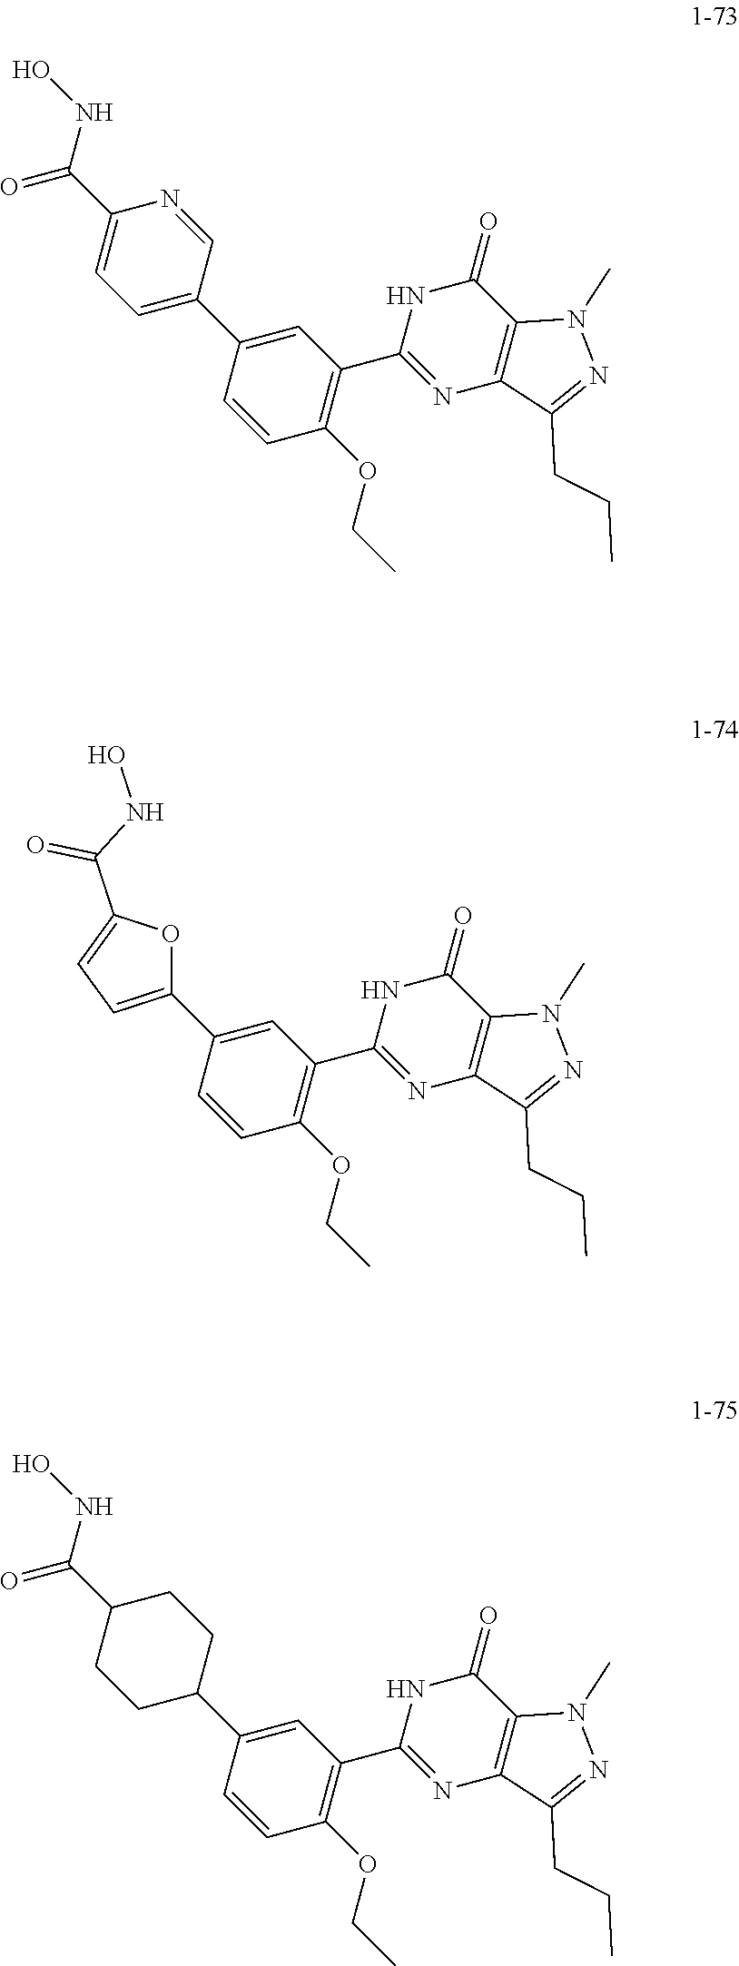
C1(C2=CC(C3=NC4=C(C(=O)N3)N(C)N=C4CCC)=C(OCC)C=C2)=CC=C(C(NO)=O)N=C1.C1(C2=CC(C3=NC4=C(C(=O)N3)N(C)N=C4CCC)=C(OCC)C=C2)=CC=C(C(NO)=O)O1.C1(C2=CC(C3=NC4=C(C(=O)N3)N(C)N=C4CCC)=C(OCC)C=C2)CCC(C(NO)=O)CC1
